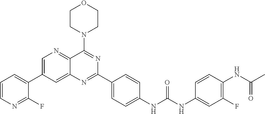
C1=C(C2=CC=CN=C2F)C=C2C(=N1)C(N1CCOCC1)=NC(C1=CC=C(NC(NC3=CC(F)=C(NC(C)=O)C=C3)=O)C=C1)=N2
